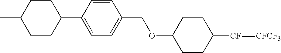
C1CC([CF]=[CFCF3])CCC1OCC1=CC=C(C2CCC(C)CC2)C=C1
